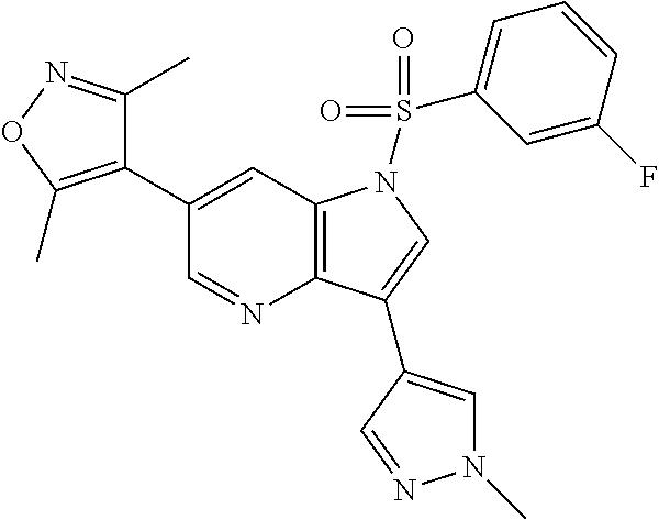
C12=C(C=C(C3=C(C)ON=C3C)C=N1)N(S(=O)(=O)C1=CC=CC(F)=C1)C=C2C1=CN(C)N=C1
